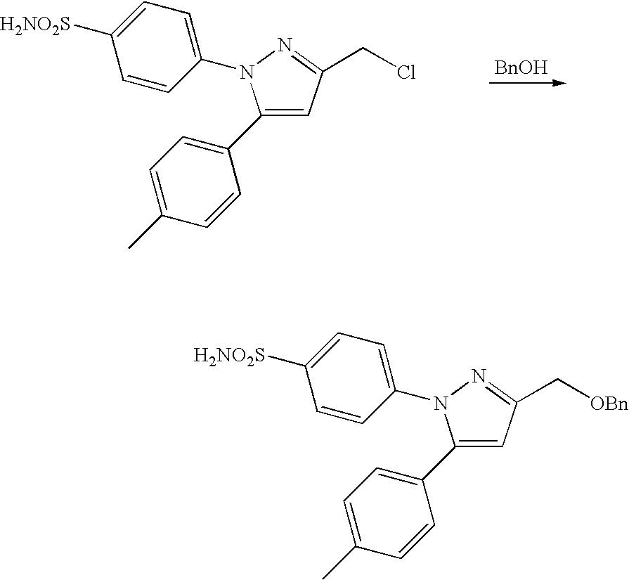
[BnOH].C1(C2=CC=C(C)C=C2)=CC(CCl)=NN1C1=CC=C([H2NO2S])C=C1.C1(C2=CC=C(C)C=C2)=CC(C[OBn])=NN1C1=CC=C([H2NO2S])C=C1
